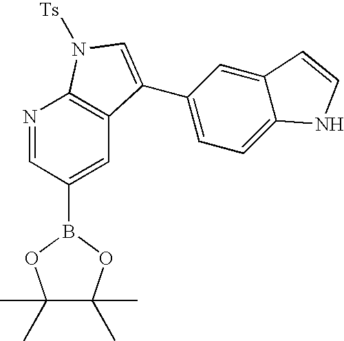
N1=CC(B2OC(C)(C)C(C)(C)O2)=CC2=C1N([Ts])C=C2C1=CC=C2C(=C1)C=CN2
